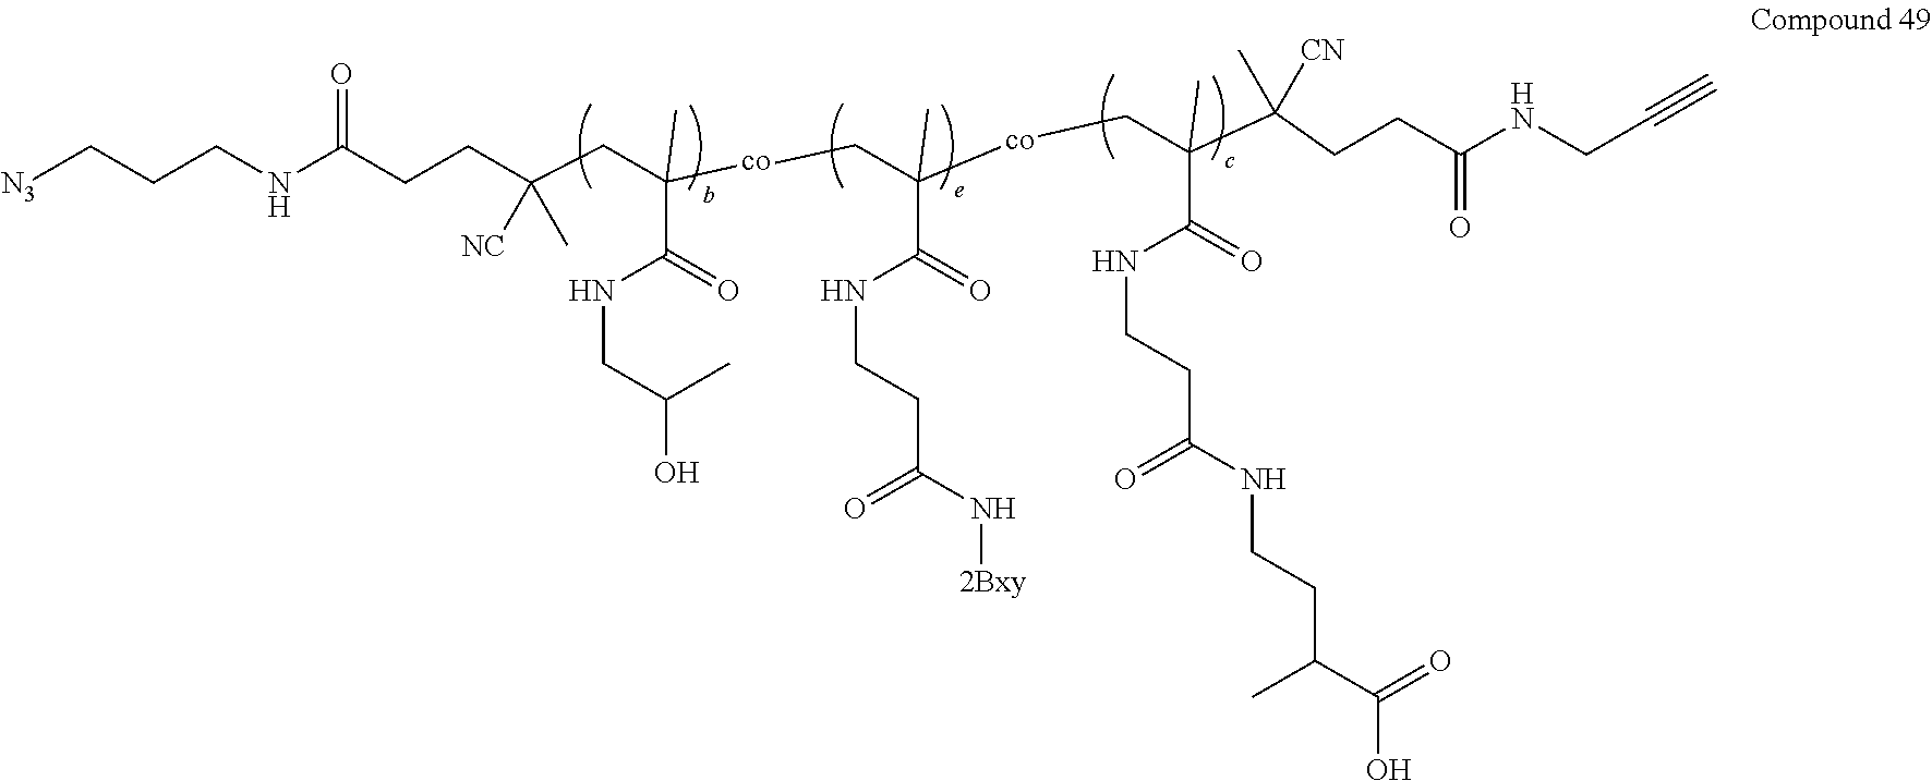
C(CNC(CCC(CC([co]CC([co]CC(C(CCC(NCC#C)=O)([CN])C)(C(=O)NCCC(NCCC(C(=O)O)C)=O)C)(C(=O)NCCC(N[2Bxy])=O)C)(C(=O)NCC(O)C)C)([NC])C)=O)C[N3]
